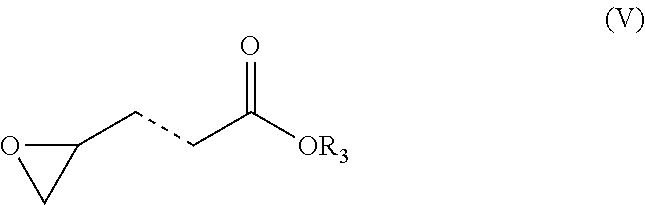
C1(CCC([OR3])=O)OC1
